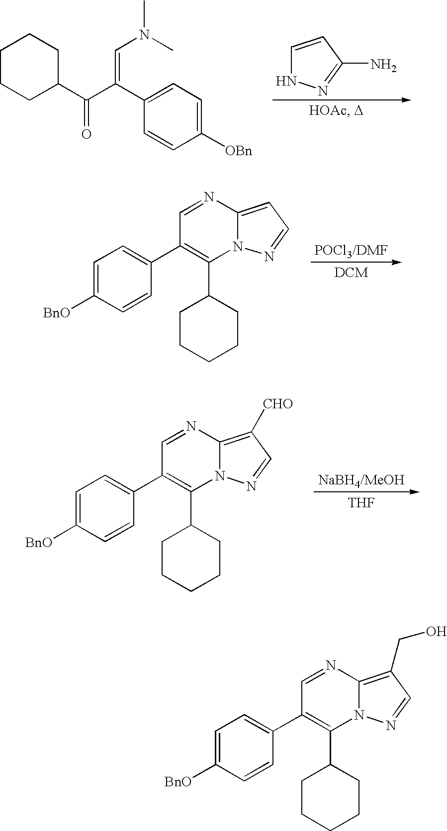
C1=CC([OBn])=CC=C1C(C(C1CCCCC1)=O)=CN(C)C.C1=CC(N)=NN1.C1=C([BnO])C=CC(C2=C(C3CCCCC3)N3C(=CC=N3)N=C2)=C1.[POCl3/DMF].C1=C([BnO])C=CC(C2=C(C3CCCCC3)N3C(=C([CHO])C=N3)N=C2)=C1.[NaBH4/MeOH].[THF].C1=C([BnO])C=CC(C2=C(C3CCCCC3)N3C(=C(CO)C=N3)N=C2)=C1
